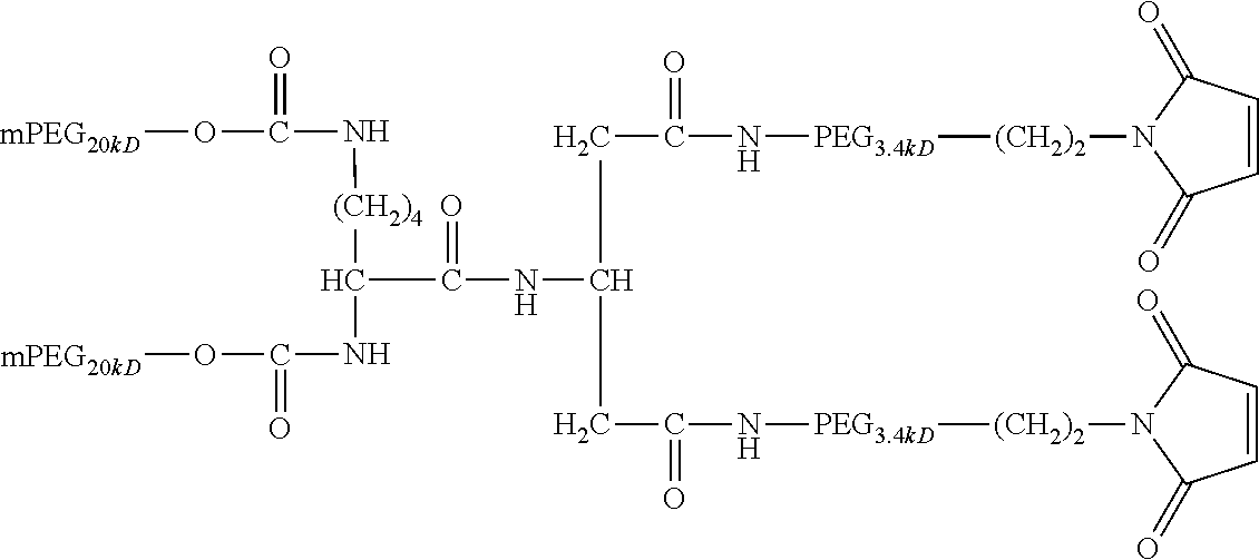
[mPEG20kD]OC(=O)N[(CH2)4]C(C(NC(CC(=O)N[PEG3.4kD][(CH2)2]N1C(=O)C=CC1=O)CC(=O)N[PEG3.4kD][(CH2)2]N1C(=O)C=CC1=O)=O)NC(O[mPEG20kD])=O
